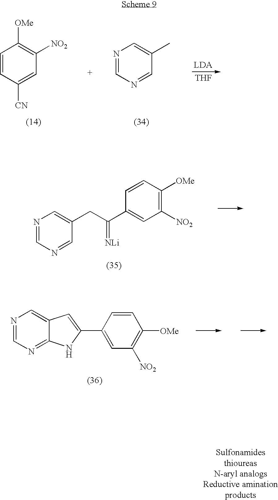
C1=CC([CN])=CC([NO2])=C1[OMe].[THF].N1=CN=CC(C)=C1.N1=CN=CC(CC(C2=CC([NO2])=C([OMe])C=C2)=[NLi])=C1.N1=CN=C2C(=C1)C=C(C1=CC([NO2])=C([OMe])C=C1)N2
